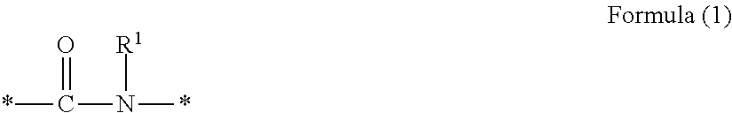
*C(N(*)[R1])=O
